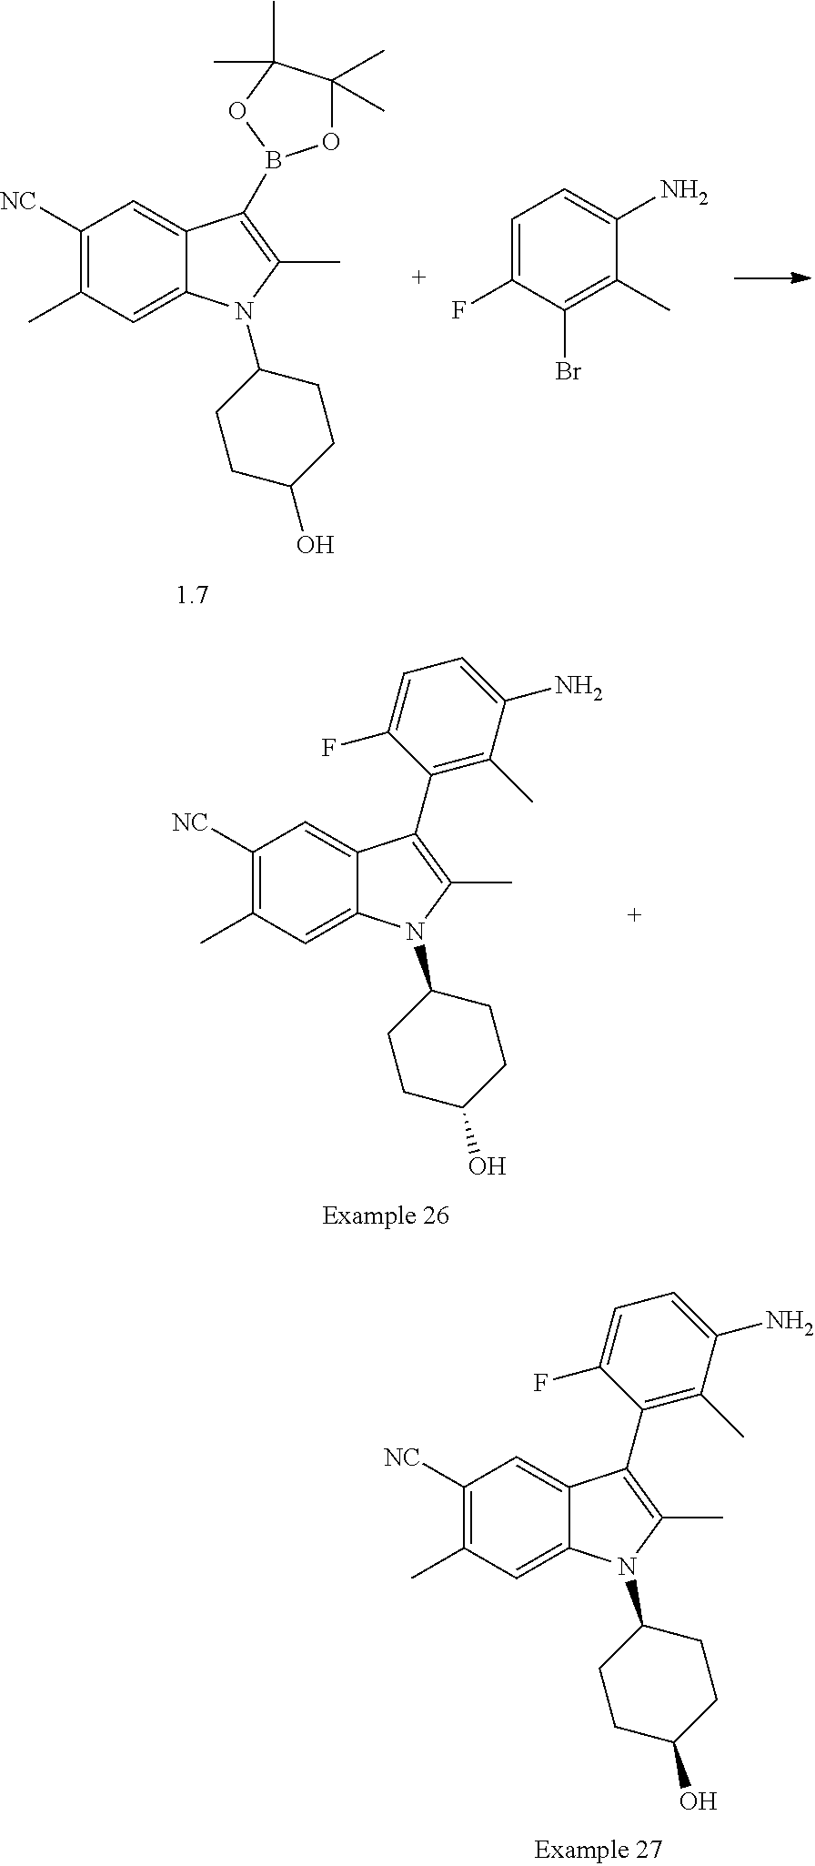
C1=C(F)C(Br)=C(C)C(N)=C1.C1([NC])=C(C)C=C2C(=C1)C(B1OC(C)(C)C(C)(C)O1)=C(C)N2C1CCC(O)CC1.C1([NC])=C(C)C=C2C(=C1)C(C1=C(C)C(N)=CC=C1F)=C(C)N2C1CCC(O)CC1.C1([NC])=C(C)C=C2C(=C1)C(C1=C(C)C(N)=CC=C1F)=C(C)N2C1CCC(O)CC1
